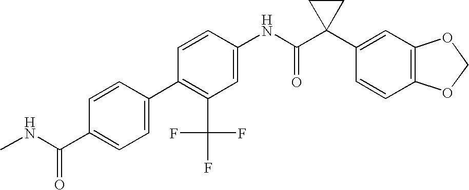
C1=CC(NC(C2(C3=CC4=C(C=C3)OCO4)CC2)=O)=CC(C(F)(F)F)=C1C1=CC=C(C(NC)=O)C=C1
